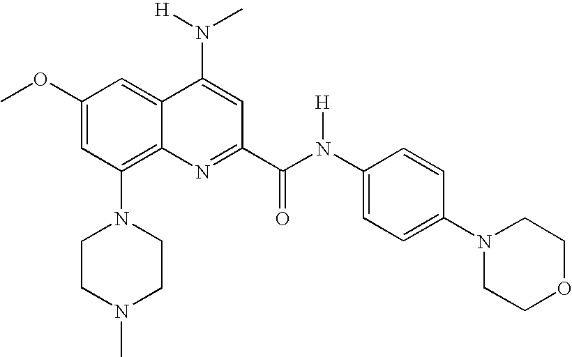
C1(OC)=CC(N2CCN(C)CC2)=C2C(=C1)C(N(C)[H])=CC(C(=O)N(C1=CC=C(N3CCOCC3)C=C1)[H])=N2
